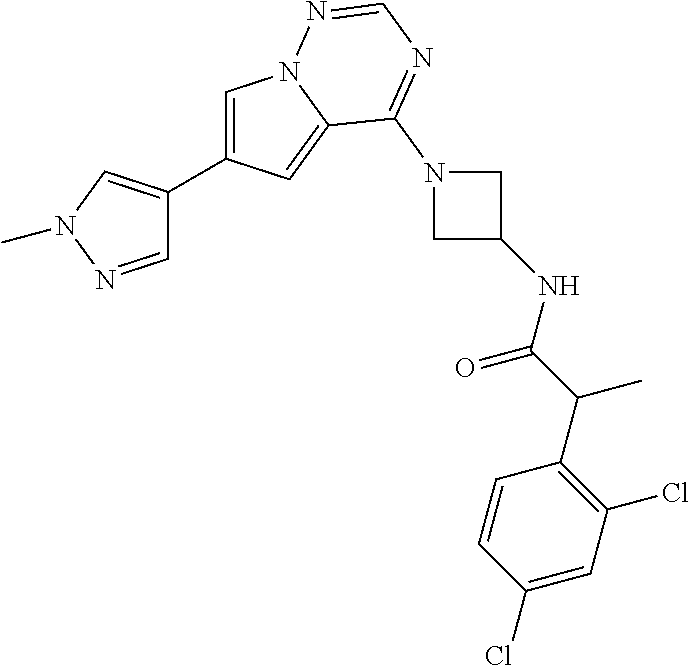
C1=NN(C)C=C1C1=CN2C(=C1)C(N1CC(NC(C(C3=C(Cl)C=C(Cl)C=C3)C)=O)C1)=NC=N2
